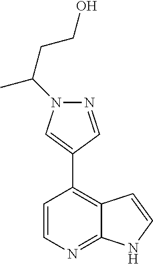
C12=C(C3=CN(C(CCO)C)N=C3)C=CN=C1NC=C2
